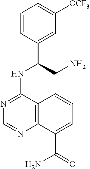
C1=CC(C(CN)NC2=NC=NC3=C2C=CC=C3C(=O)N)=CC([OCF3])=C1
